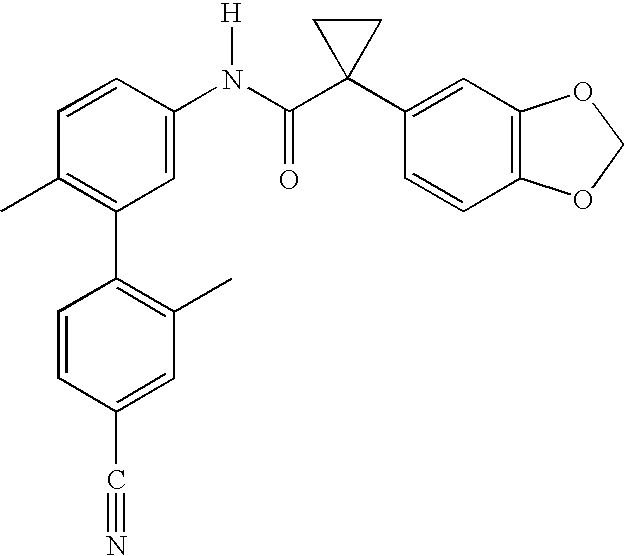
C1(C2=C(C)C=CC(N(C(C3(C4=CC5=C(C=C4)OCO5)CC3)=O)[H])=C2)=C(C)C=C(C#N)C=C1
